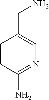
C1=CC(N)=NC=C1CN
